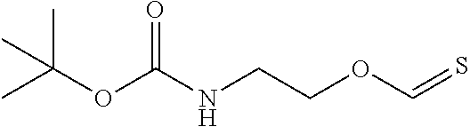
CC(OC(NCCOC=S)=O)(C)C
